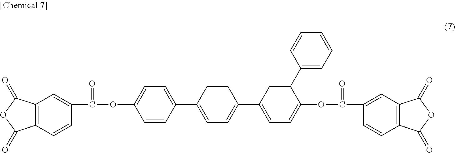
C12=C(C=CC(C(=O)OC3=CC=C(C4=CC=C(C5=CC=C(OC(=O)C6=CC7=C(C=C6)C(=O)OC7=O)C(C6=CC=CC=C6)=C5)C=C4)C=C3)=C1)C(=O)OC2=O
